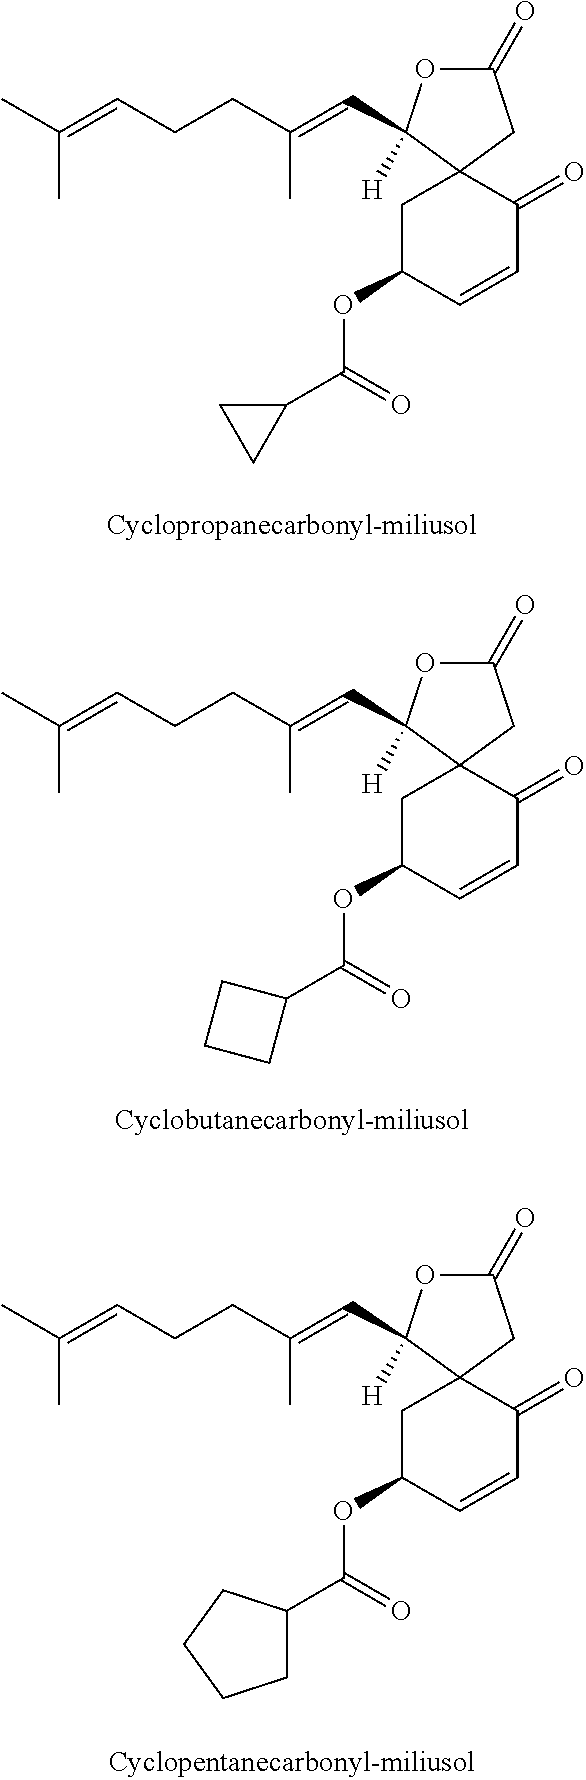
CC(=CCCC(C)=CC1([H])OC(=O)CC12CC(OC(C1CC1)=O)C=CC2=O)C.CC(=CCCC(C)=CC1([H])OC(=O)CC12CC(OC(C1CCC1)=O)C=CC2=O)C.CC(=CCCC(C)=CC1([H])OC(=O)CC12CC(OC(=O)C1CCCC1)C=CC2=O)C
